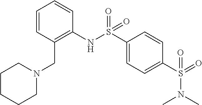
C1=CC(CN2CCCCC2)=C(NS(C2=CC=C(S(=O)(N(C)C)=O)C=C2)(=O)=O)C=C1
